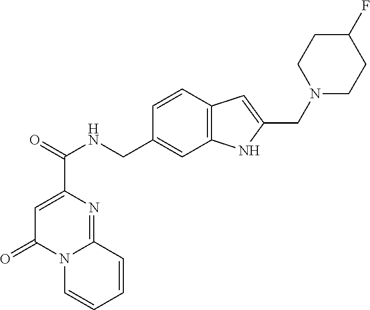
C1=C(C(=O)NCC2=CC3=C(C=C2)C=C(CN2CCC(F)CC2)N3)N=C2N(C1=O)C=CC=C2
